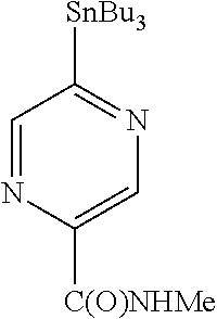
C1=NC([C(O)NHMe])=CN=C1[SnBu3]
